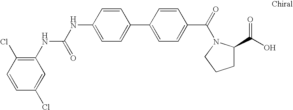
N(C1=CC=C(C2=CC=C(C(=O)N3C(C(O)=O)CCC3)C=C2)C=C1)C(=O)NC1=C(Cl)C=CC(Cl)=C1
